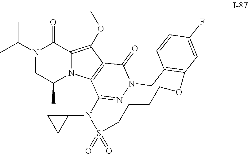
N1(C(C)C)CC(C)N2C(=C(OC)C3=C2C2=NN(C3=O)CC3=C(C=C(F)C=C3)OCCCCS(=O)(=O)N2C2CC2)C1=O
